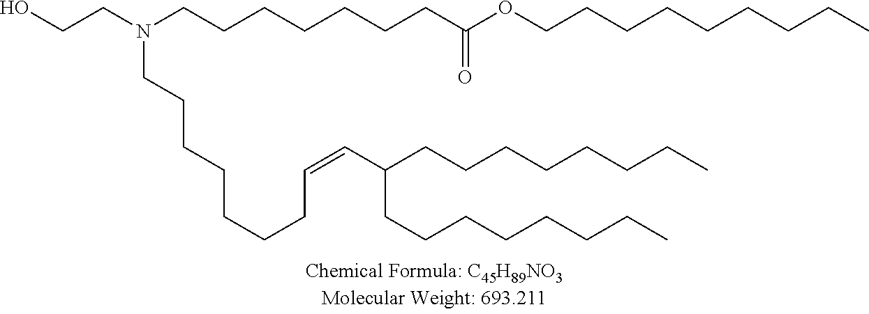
C(C(OCCCCCCCCC)=O)CCCCCCN(CCO)CCCCCCCC=CC(CCCCCCCC)CCCCCCCC
